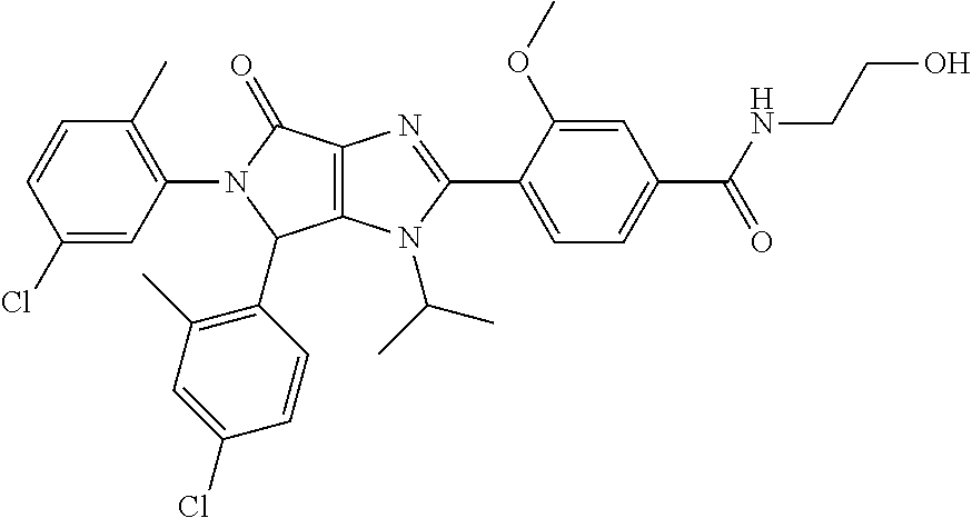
C1(Cl)=CC(N2C(C3=C(C)C=C(Cl)C=C3)C3=C(C2=O)N=C(C2=CC=C(C(=O)NCCO)C=C2OC)N3C(C)C)=C(C)C=C1
